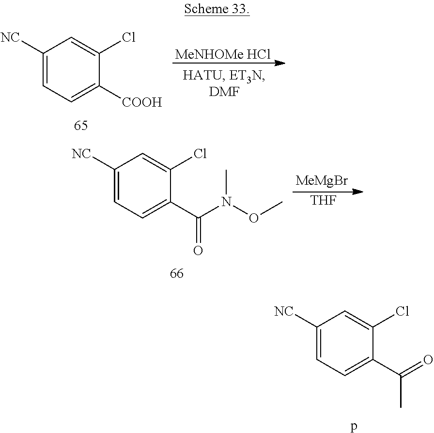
[MeNHOMe HCl].C1([NC])=CC=C([COOH])C(Cl)=C1.[MeMgBr].[THF].C1([NC])=CC=C(C(N(OC)C)=O)C(Cl)=C1.C1([NC])=CC=C(C(C)=O)C(Cl)=C1.p
